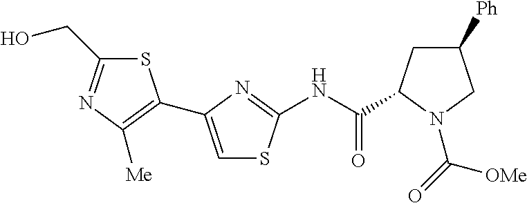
S1C(CO)=NC([Me])=C1C1=CSC(NC(=O)C2CC([Ph])CN2C([OMe])=O)=N1
